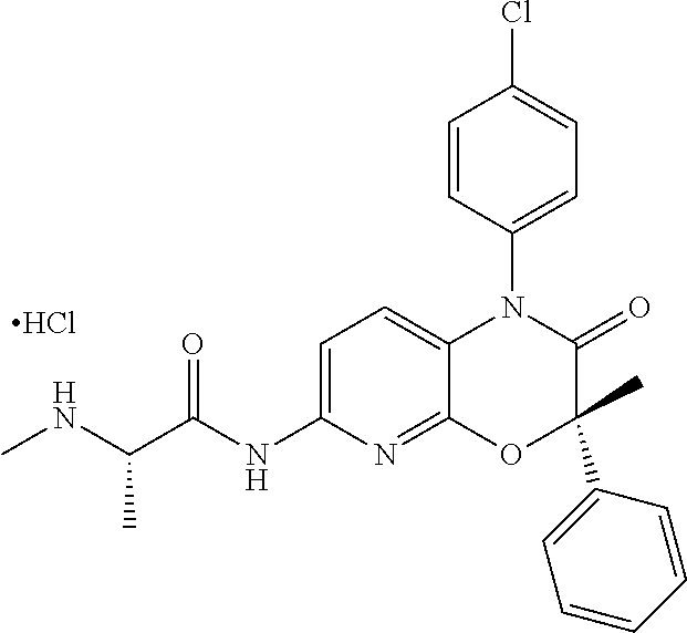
CNC(C)C(=O)NC1=CC=C2C(=N1)OC(C)(C1=CC=CC=C1)C(=O)N2C1=CC=C(Cl)C=C1.Cl
